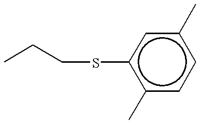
CCCSc1c(C)ccc(C)c1
